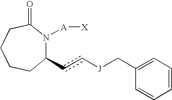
C1(cc[J]CC2=CC=CC=C2)N([A][X])C(=O)CCCC1
